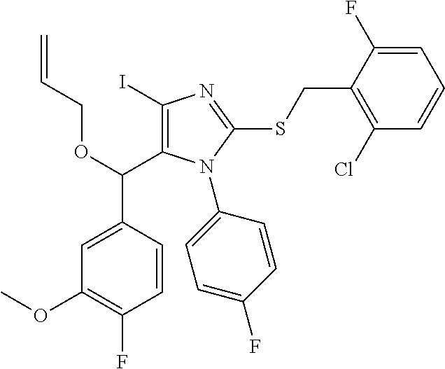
C1(I)=C(C(OCC=C)C2=CC(OC)=C(F)C=C2)N(C2=CC=C(F)C=C2)C(SCC2=C(Cl)C=CC=C2F)=N1
